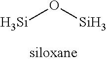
[Si]O[Si]
